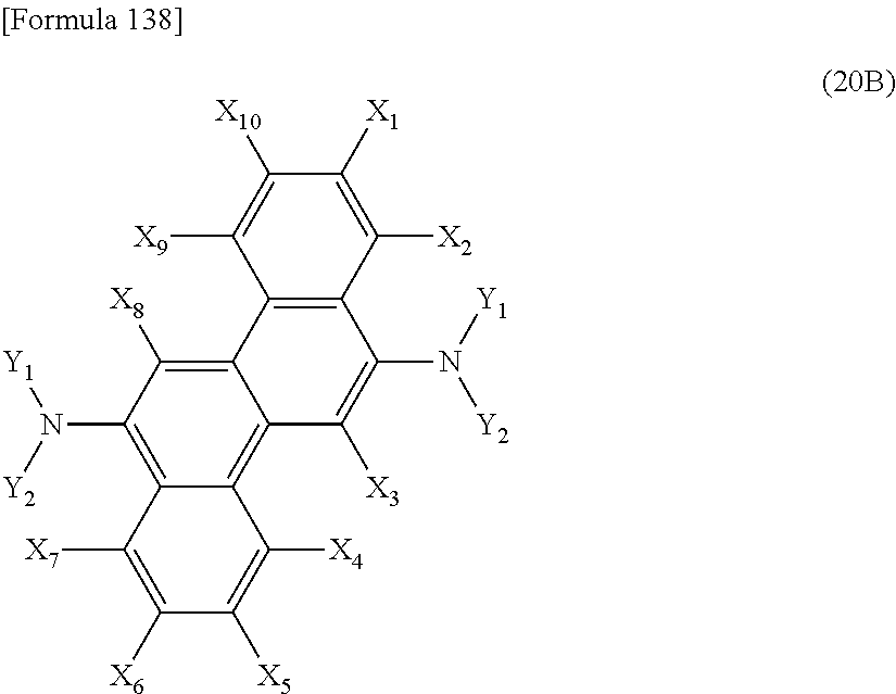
C1(N([Y1])[Y2])=C2C(=C3C(=C1[X8])C1=C(C(N([Y2])[Y1])=C3[X3])C([X2])=C([X1])C([X10])=C1[X9])C([X4])=C([X5])C([X6])=C2[X7]
